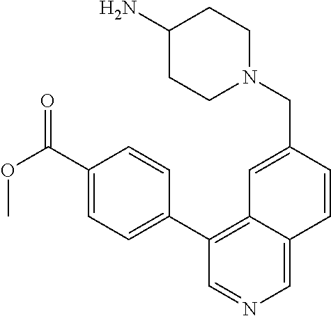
C1(C2=CC=C(C(OC)=O)C=C2)=C2C(=CN=C1)C=CC(CN1CCC(N)CC1)=C2
